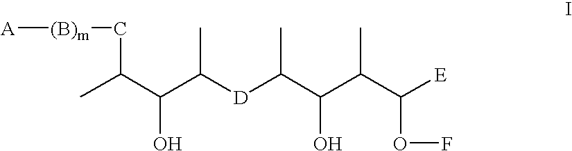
[A][(B)m]CC(C(C([D]C(C(C(C([E])OF)C)O)C)C)O)C
